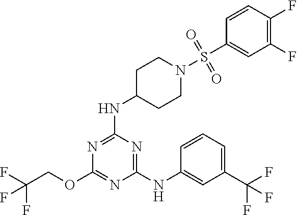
FC(COC1=NC(NC2=CC(C(F)(F)F)=CC=C2)=NC(NC2CCN(S(C3=CC(F)=C(F)C=C3)(=O)=O)CC2)=N1)(F)F
